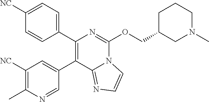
C1(C2=CC([NC])=C(C)N=C2)=C(C2=CC=C([NC])C=C2)N=C(OCC2CCCN(C)C2)N2C1=NC=C2
